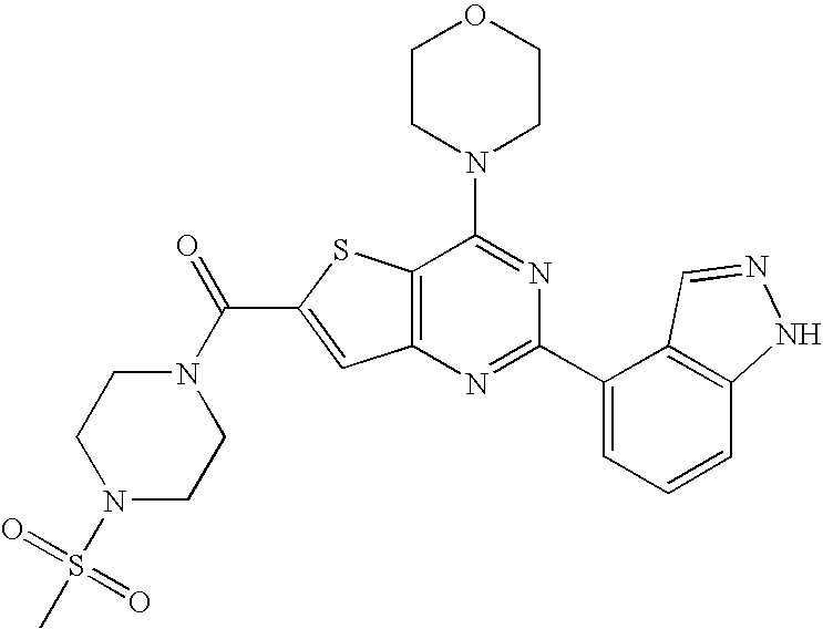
C1CN(C2=NC(C3=CC=CC4=C3C=NN4)=NC3=C2SC(C(N2CCN(S(C)(=O)=O)CC2)=O)=C3)CCO1
